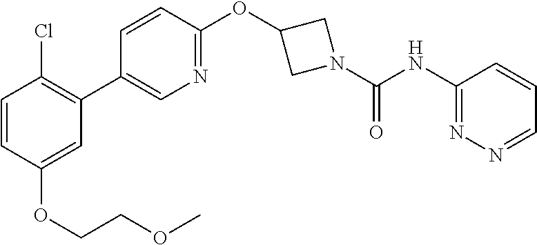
C1=CC(OCCOC)=CC(C2=CN=C(OC3CN(C(=O)NC4=NN=CC=C4)C3)C=C2)=C1Cl
